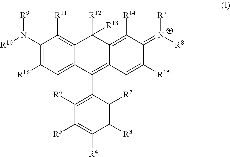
[R10]N(C1=C([R16])C=C2C(=C1[R11])C([R12])([R13])C1=C([R14])C(=[N+]([R8])[R7])C([R15])=CC1=C2C1=C([R6])C([R5])=C([R4])C([R3])=C1[R2])[R9]
